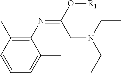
C1=CC=C(C)C(N=C(CN(CC)CC)O[R1])=C1C
